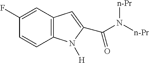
C1(F)=CC2=C(C=C1)N([H])C(C(N([n-Pr])[n-Pr])=O)=C2
